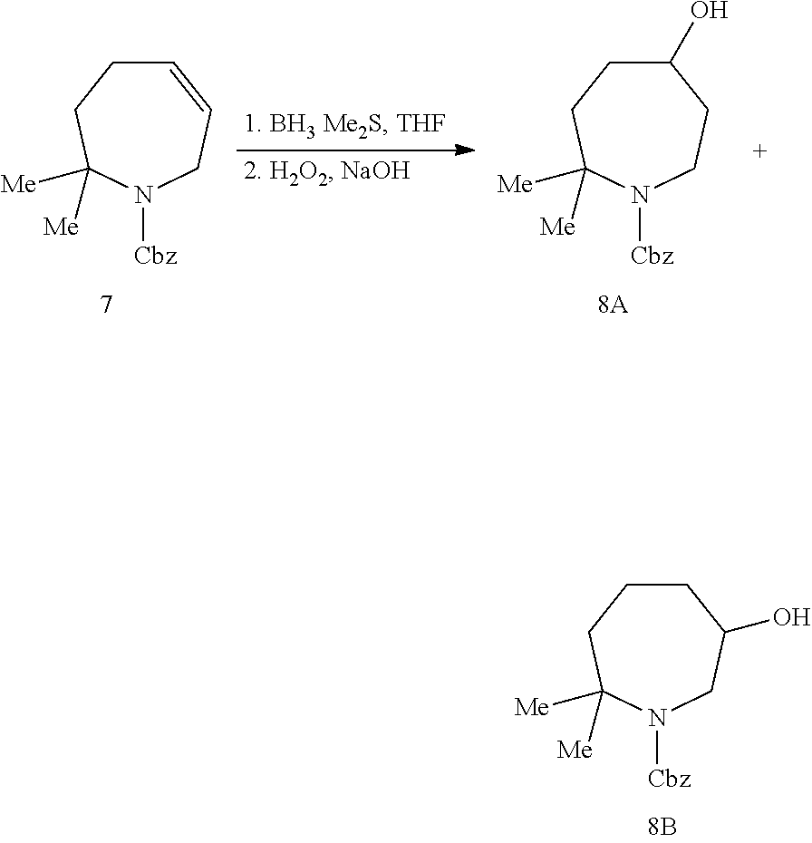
C1CCC([Me])([Me])N([Cbz])CC1O.C1=CCN([Cbz])C([Me])([Me])CC1.C1(O)CCC([Me])([Me])N([Cbz])CC1
